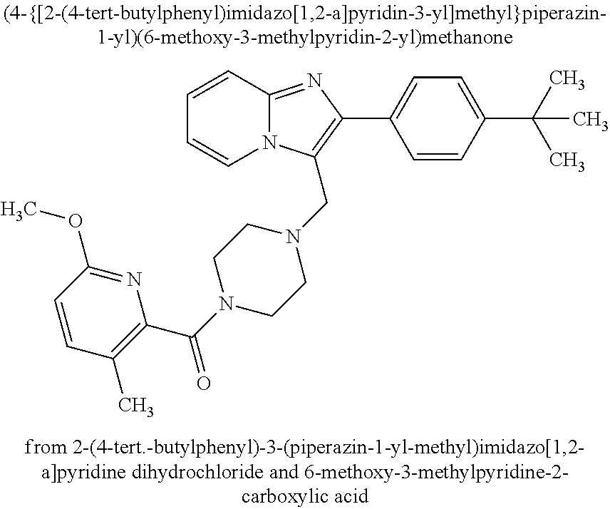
C1=CC2=NC(C3=CC=C(C(C)(C)C)C=C3)=C(CN3CCN(C(C4=C(C)C=CC(OC)=N4)=O)CC3)N2C=C1
